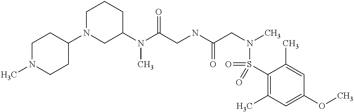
C1(N(C(CNC(CN(C)S(C2=C(C)C=C(OC)C=C2C)(=O)=O)=O)=O)C)CCCN(C2CCN(C)CC2)C1
